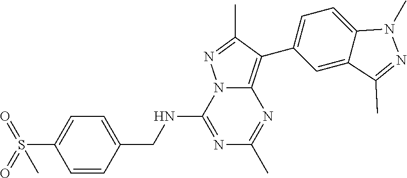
N1=C(NCC2=CC=C(S(=O)(=O)C)C=C2)N2C(=C(C3=CC=C4C(=C3)C(C)=NN4C)C(C)=N2)N=C1C
